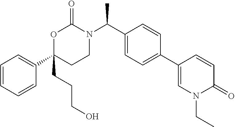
C1=CC=CC(C2(CCCO)CCN(C(C3=CC=C(C4=CN(CC)C(=O)C=C4)C=C3)C)C(=O)O2)=C1
